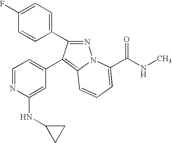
C1(F)=CC=C(C2=NN3C(=C2C2=CC=NC(NC4CC4)=C2)C=CC=C3C(NC)=O)C=C1
